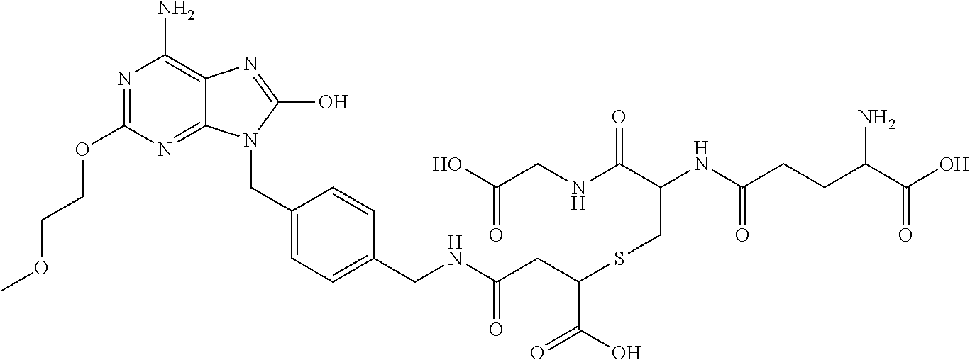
N1=C(OCCOC)N=C2C(=C1N)N=C(O)N2CC1=CC=C(CNC(=O)CC(SCC(NC(CCC(C(O)=O)N)=O)C(NCC(O)=O)=O)C(=O)O)C=C1
